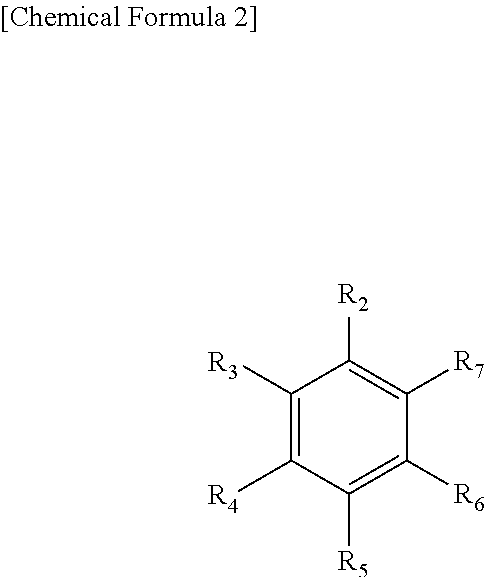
C1([R3])=C([R4])C([R5])=C([R6])C([R7])=C1[R2]
